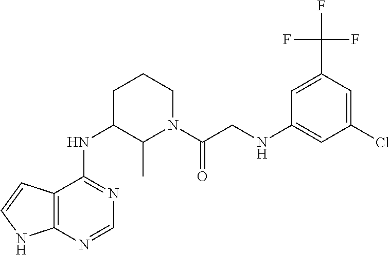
C12=C(N=CN=C1NC1C(C)N(C(CNC3=CC(Cl)=CC(C(F)(F)F)=C3)=O)CCC1)NC=C2
